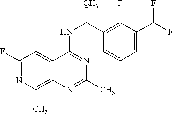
N1=C(C)N=C(NC(C2=C(F)C(C(F)F)=CC=C2)C)C2=CC(F)=NC(C)=C12
